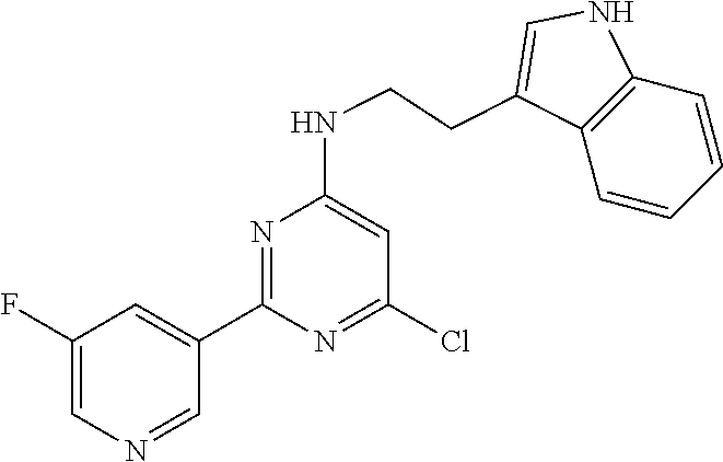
C1=NC=C(F)C=C1C1=NC(NCCC2=CNC3=C2C=CC=C3)=CC(Cl)=N1
